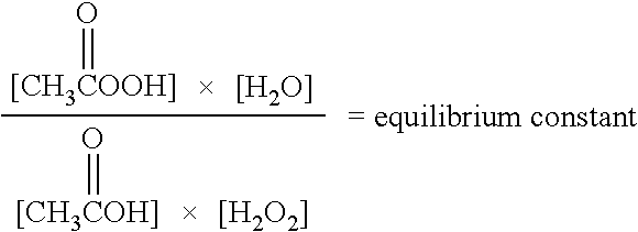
O=[[CH3COH]].[[H2O2]].O=[[CH3COOH]].[[H2O]]
